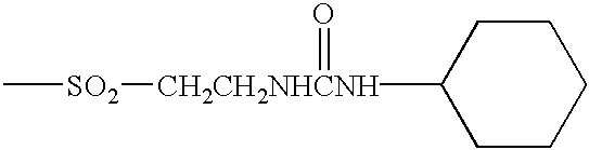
C[SO2][CH2CH2NHCNH](=O)C1CCCCC1
